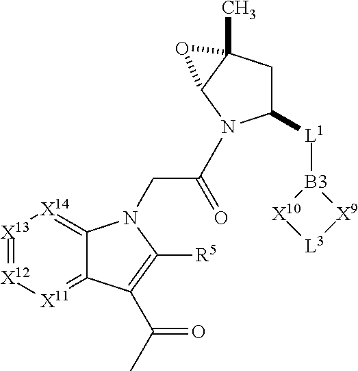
C1([L1][B3]2[X10][L3][X9]2)CC2(C)C(N1C(CN1C3=[X14][X13]=[X12][X11]=C3C(C(C)=O)=C1[R5])=O)O2
